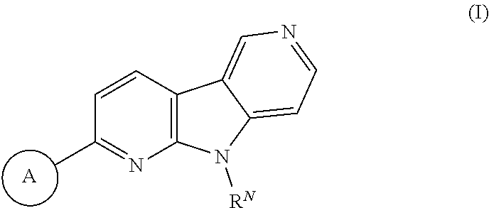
C12=C(N([RN])C3=CC=NC=C13)N=C(C)C=C2.[A]
